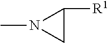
C1([R1])N(C)C1
